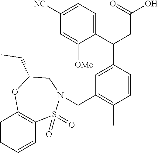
C1=CC=CC2=C1OC(CC)CN(CC1=C(C)C=CC(C(C3=CC=C([NC])C=C3[OMe])CC(O)=O)=C1)S2(=O)=O
